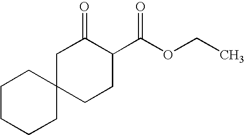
C1C2(CCC(C(OCC)=O)C1=O)CCCCC2
